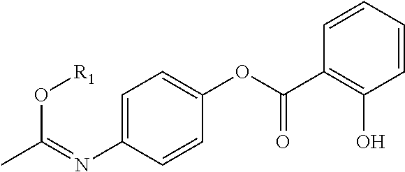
C1=C(N=C(C)O[R1])C=CC(OC(C2=C(O)C=CC=C2)=O)=C1
